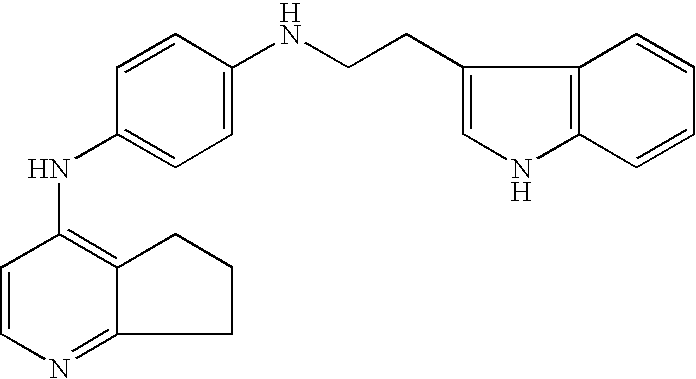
C1(CCNC2=CC=C(NC3=C4C(=NC=C3)CCC4)C=C2)=CNC2=C1C=CC=C2
